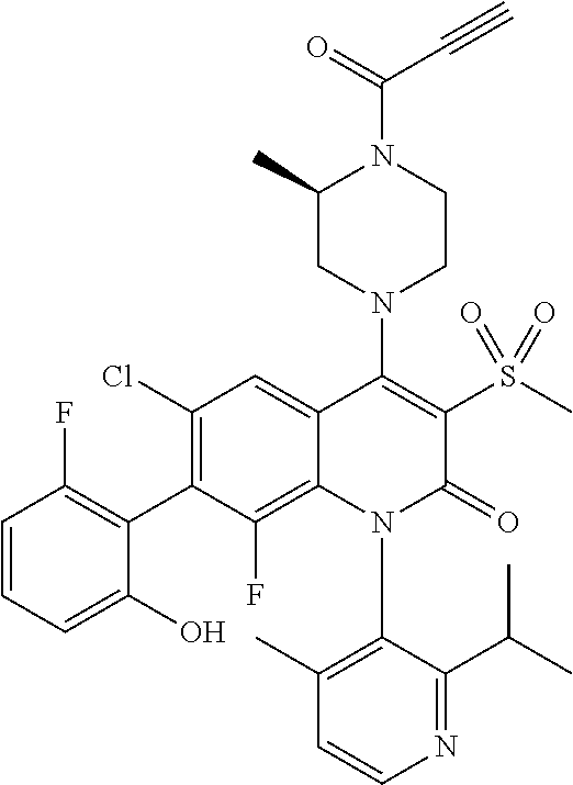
C1=CN=C(C(C)C)C(N2C(=O)C(S(C)(=O)=O)=C(N3CC(C)N(C(C#C)=O)CC3)C3=CC(Cl)=C(C4=C(F)C=CC=C4O)C(F)=C23)=C1C
